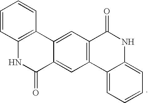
C1=CC2=C(C=C1)C1=CC3=C(C=C1C(=O)N2)C1=CC=CC=C1NC3=O
